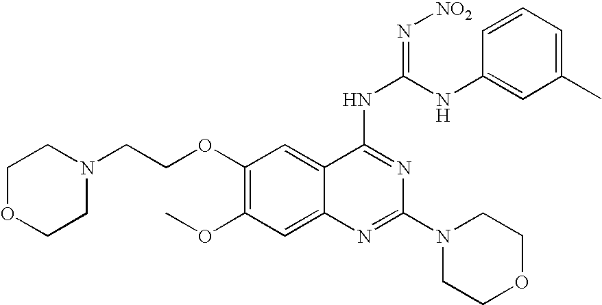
C1(OCCN2CCOCC2)=C(OC)C=C2C(=C1)C(NC(=N[NO2])NC1=CC(C)=CC=C1)=NC(N1CCOCC1)=N2
